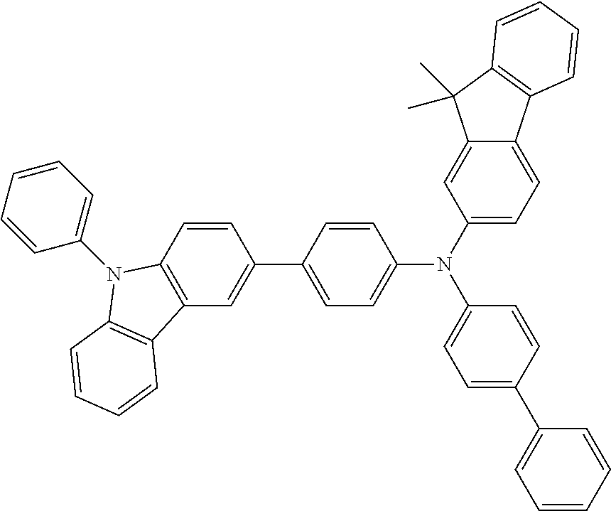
C12=C(C=C(C3=CC=C(N(C4=CC=C5C(=C4)C(C)(C)C4=C5C=CC=C4)C4=CC=C(C5=CC=CC=C5)C=C4)C=C3)C=C1)C1=C(N2C2=CC=CC=C2)C=CC=C1
